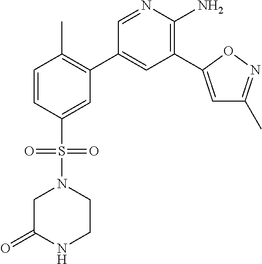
C1=CC(S(=O)(N2CC(=O)NCC2)=O)=CC(C2=CC(C3=CC(C)=NO3)=C(N)N=C2)=C1C
